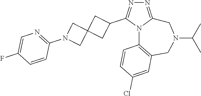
N1=C2N(C(C3CC4(C3)CN(C3=NC=C(F)C=C3)C4)=N1)C1=C(CN(C(C)C)C2)C=C(Cl)C=C1
